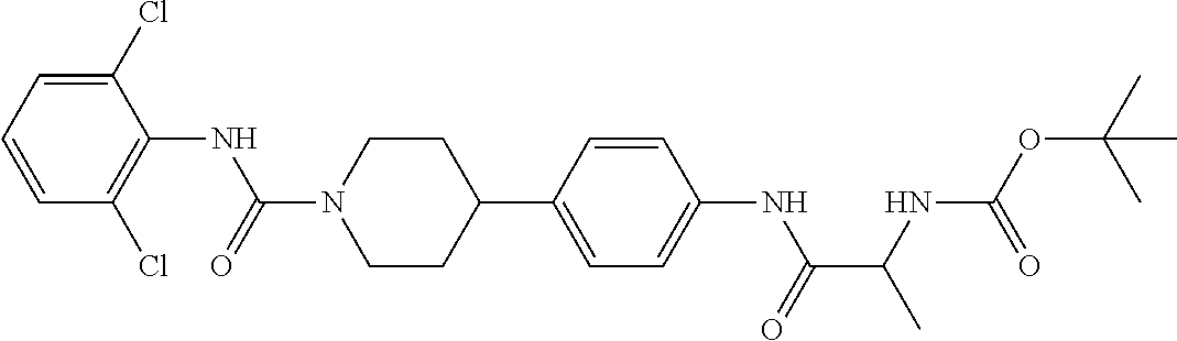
C1(Cl)=CC=CC(Cl)=C1NC(N1CCC(C2=CC=C(NC(C(NC(OC(C)(C)C)=O)C)=O)C=C2)CC1)=O
